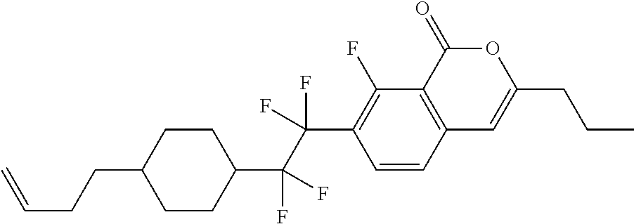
C1=CC2=C(C(F)=C1C(C(C1CCC(CCC=C)CC1)(F)F)(F)F)C(=O)OC(CCC)=C2
